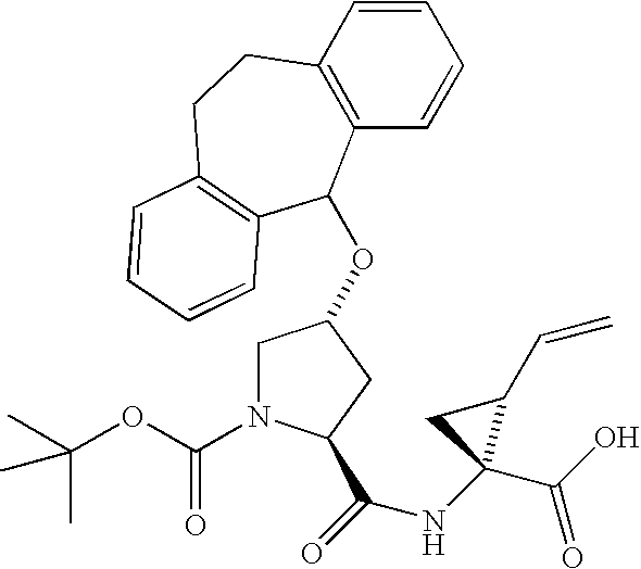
N(C1(C(O)=O)C(C=C)C1)C(=O)C1N(C(OC(C)(C)C)=O)CC(OC2C3=C(C=CC=C3)CCC3=C2C=CC=C3)C1
